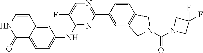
C1=CNC(=O)C2=CC=C(NC3=NC(C4=CC5=C(C=C4)CN(C(=O)N4CC(F)(F)C4)C5)=NC=C3F)C=C12
